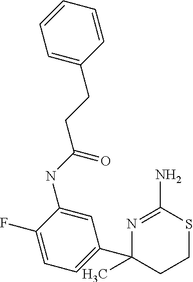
N1=C(N)SCCC1(C1=CC=C(F)C(NC(=O)CCC2=CC=CC=C2)=C1)C
